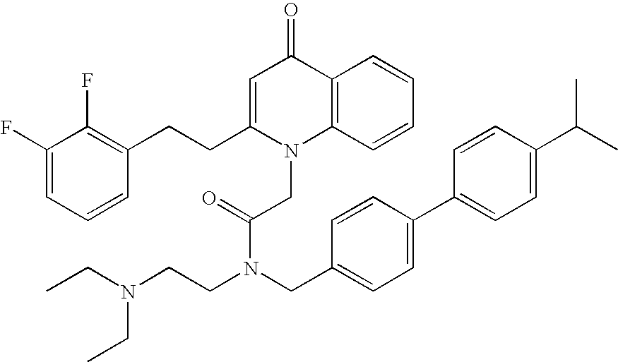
C1=C(CCC2=C(F)C(F)=CC=C2)N(CC(N(CCN(CC)CC)CC2=CC=C(C3=CC=C(C(C)C)C=C3)C=C2)=O)C2=C(C1=O)C=CC=C2
